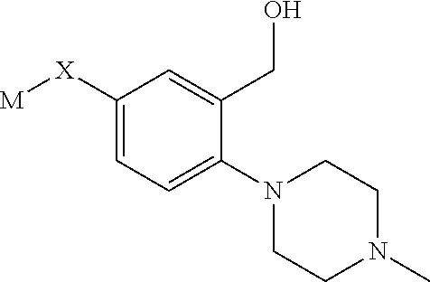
C1=C([X][M])C=C(CO)C(N2CCN(C)CC2)=C1
